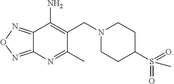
C12=NON=C1N=C(C)C(CN1CCC(S(=O)(=O)C)CC1)=C2N
